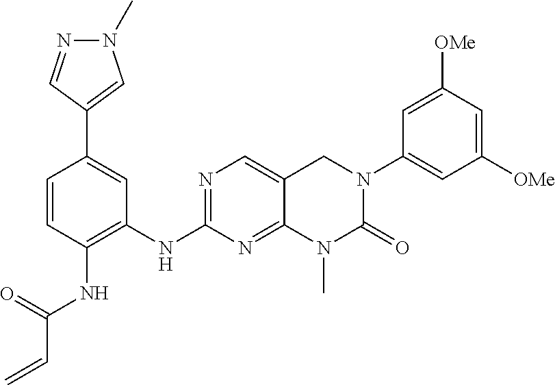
C1=CC(NC(C=C)=O)=C(NC2=NC=C3C(=N2)N(C)C(=O)N(C2=CC([OMe])=CC([OMe])=C2)C3)C=C1C1=CN(C)N=C1
